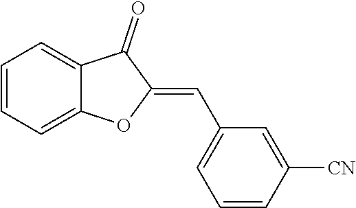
C1=CC=C2C(=C1)C(=O)C(=CC1=CC=CC([CN])=C1)O2
